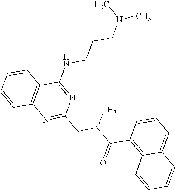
C1=CC2=C(C=C1)C(NCCCN(C)C)=NC(CN(C(C1=C3C(=CC=C1)C=CC=C3)=O)C)=N2
